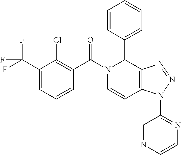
N1(C(C2=C(Cl)C(C(F)(F)F)=CC=C2)=O)C=CC2=C(C1C1=CC=CC=C1)N=NN2C1=NC=CN=C1
